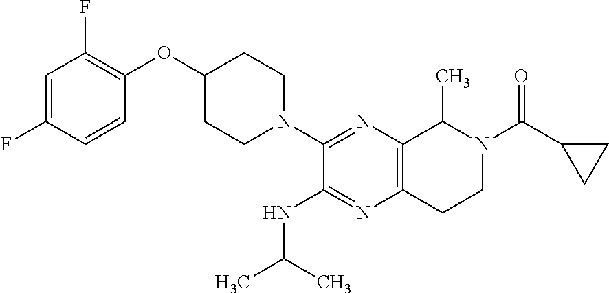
FC1=CC(F)=C(OC2CCN(C3=NC4=C(N=C3NC(C)C)CCN(C(C3CC3)=O)C4C)CC2)C=C1
